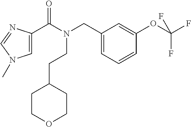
C1=C(C(N(CC2=CC=CC(OC(F)(F)F)=C2)CCC2CCOCC2)=O)N=CN1C
